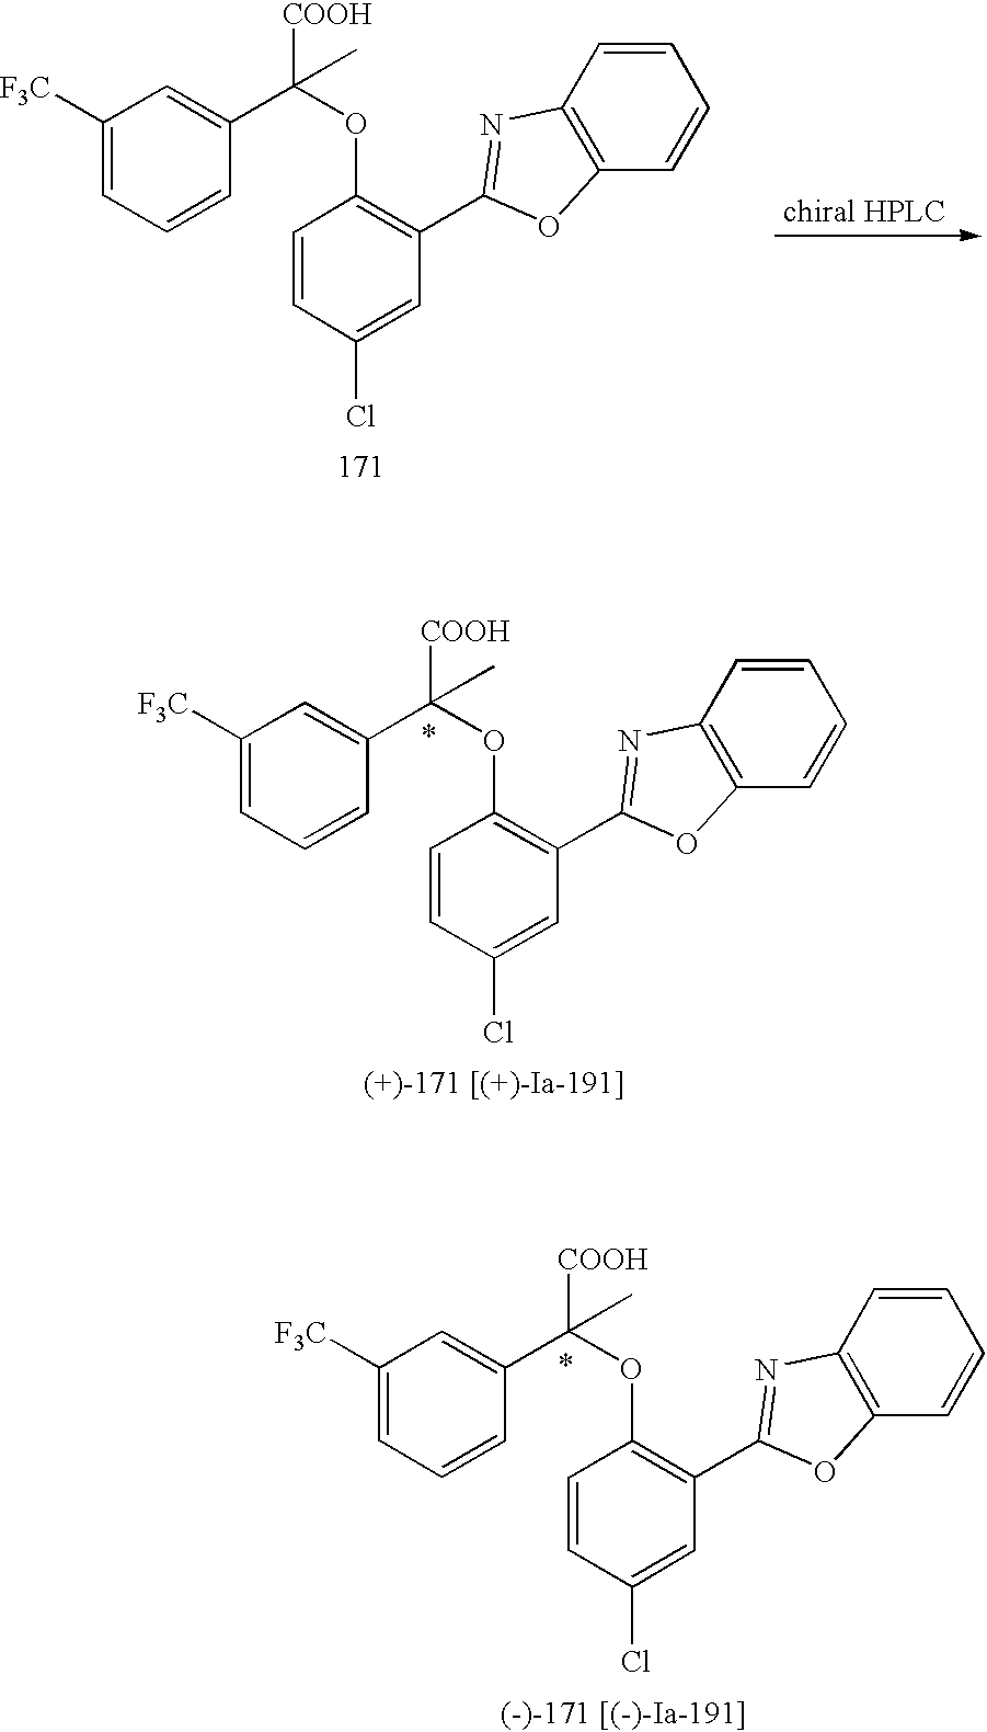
C1([F3C])=CC=CC(C(OC2=C(C3=NC4=C(O3)C=CC=C4)C=C(Cl)C=C2)([COOH])C)=C1.C1([F3C])=CC=CC(C(OC2=C(C3=NC4=C(O3)C=CC=C4)C=C(Cl)C=C2)([COOH])C)=C1.C1([F3C])=CC=CC(C(OC2=C(C3=NC4=C(O3)C=CC=C4)C=C(Cl)C=C2)([COOH])C)=C1
